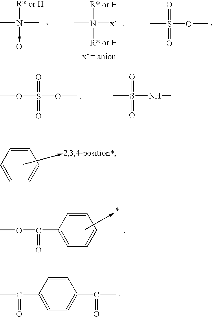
CN(C)([R*])->O.CN([x-])([R*])[R*].CS(OC)(=O)=O.O(S(OC)(=O)=O)C.CS(NC)(=O)=O.CC(C1=CC=C(C(C)=O)C=C1)=O.C1(C(OC)=O)=CC=CC=C1.C1=CC=CC=C1
